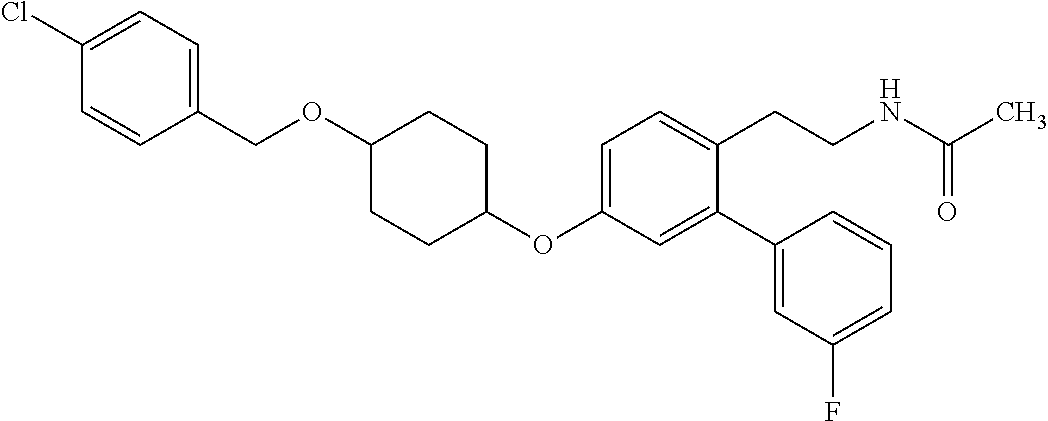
C1(OC2=CC=C(CCNC(C)=O)C(C3=CC(F)=CC=C3)=C2)CCC(OCC2=CC=C(Cl)C=C2)CC1
